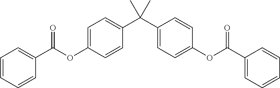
C1=CC=CC(C(=O)OC2=CC=C(C(C3=CC=C(OC(=O)C4=CC=CC=C4)C=C3)(C)C)C=C2)=C1
